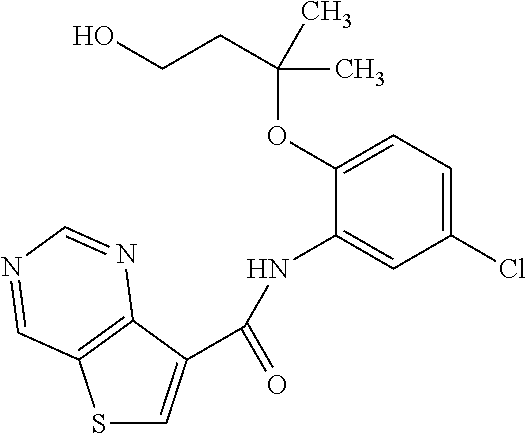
S1C=C(C(=O)NC2=CC(Cl)=CC=C2OC(C)(C)CCO)C2=C1C=NC=N2
